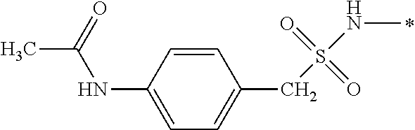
C1=CC(NC(=O)C)=CC=C1CS(=O)(=O)NC
